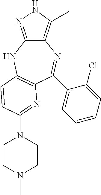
C12=C(C)NN=C1NC1=C(N=C(N3CCN(C)CC3)C=C1)C(C1=CC=CC=C1Cl)=N2
